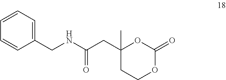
C1(CC(NCC2=CC=CC=C2)=O)(C)CCOC(=O)O1
